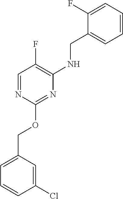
C1=C(COC2=NC(NCC3=CC=CC=C3F)=C(F)C=N2)C=C(Cl)C=C1
